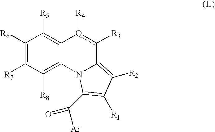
C1([R8])=C2C(=C([R5])C([R6])=C1[R7])[Q]([R4])c([R3])C1=C([R2])C([R1])=C(C([Ar])=O)N21
